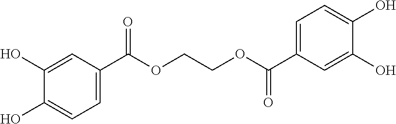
C1(O)=CC(C(OCCOC(C2=CC=C(O)C(O)=C2)=O)=O)=CC=C1O
